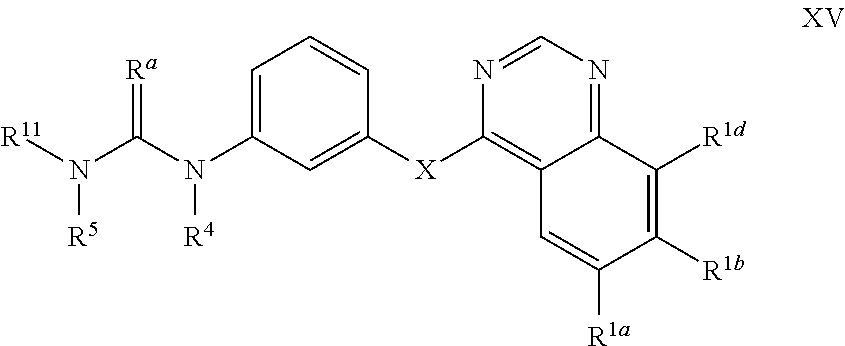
C1=C(N(C(N([R11])[R5])=[Ra])[R4])C=C([X]C2=C3C(=NC=N2)C([R1d])=C([R1b])C([R1a])=C3)C=C1
